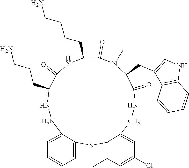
N1NC2=CC=CC=C2SC2=C(C)C=C(Cl)C=C2CNC(=O)C(CC2=CNC3=C2C=CC=C3)N(C)C(=O)C(CCCCN)NC(=O)C1CCCN
